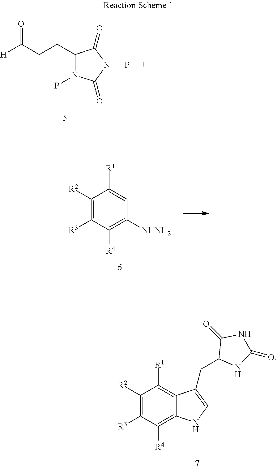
C1([R2])=C([R3])C([R4])=C2C(=C1[R1])C(CC1NC(=O)NC1=O)=CN2.C1(CCC([H])=O)N(P)C(=O)N(P)C1=O.C1([R2])=C([R3])C([R4])=C([NHNH2])C=C1[R1]
